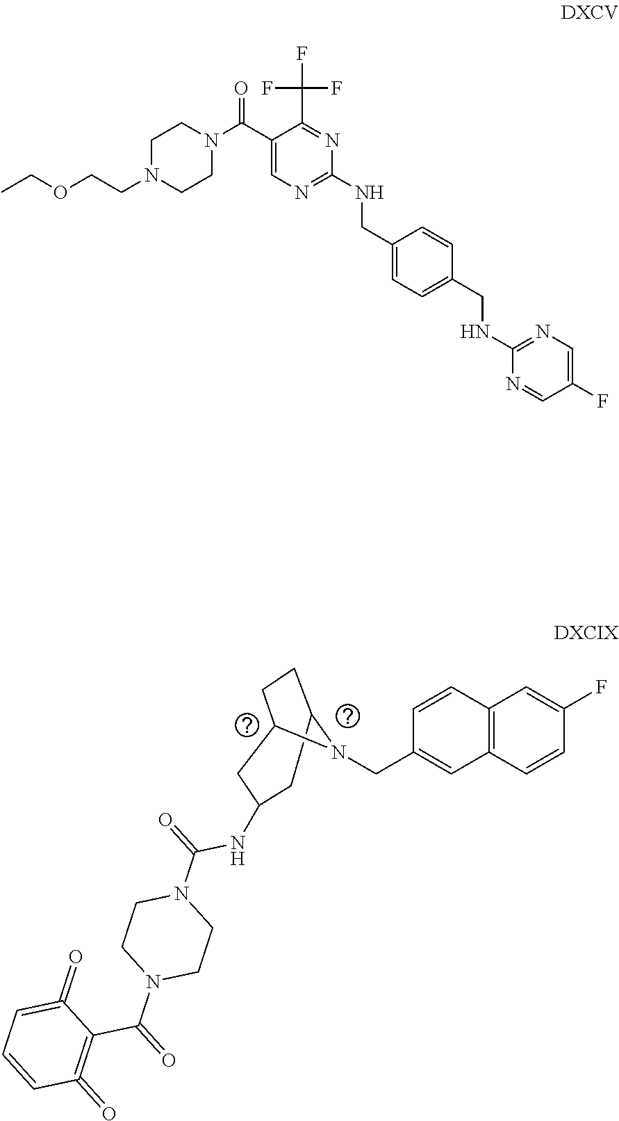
C12=C(C=CC(F)=C1)C=C(CN1C3CCC1CC(NC(=O)N1CCN(C(=O)C4=C(=O)C=CC=C4=O)CC1)C3)C=C2.CCOCCN1CCN(C(C2=CN=C(NCC3=CC=C(CNC4=NC=C(F)C=N4)C=C3)N=C2C(F)(F)F)=O)CC1
